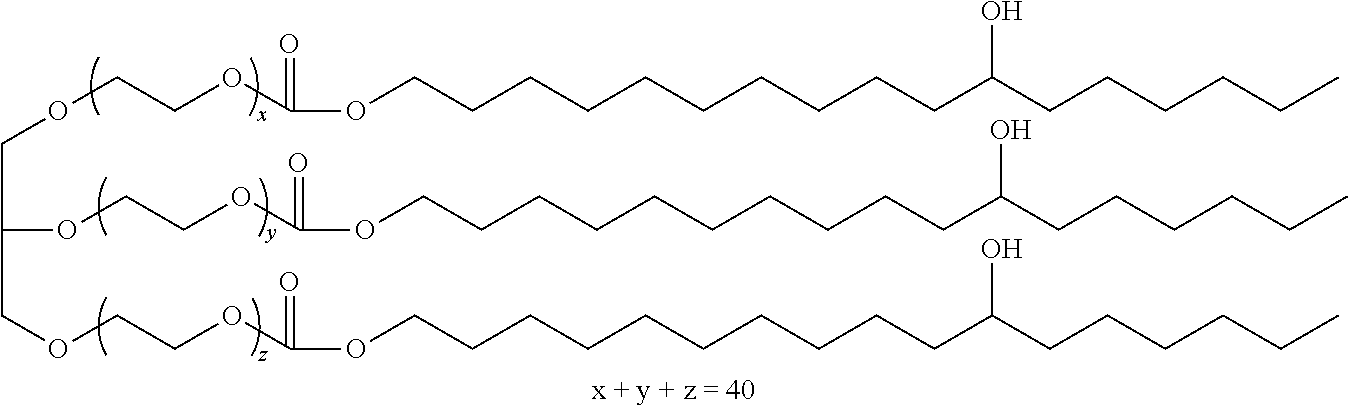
O(CCOC(OCCCCCCCCCCC(CCCCCC)O)=O)CC(OCCOC(OCCCCCCCCCCC(CCCCCC)O)=O)COCCOC(OCCCCCCCCCCC(CCCCCC)O)=O
